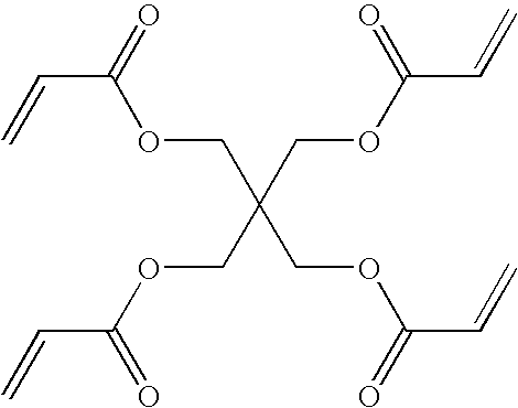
C=CC(OCC(COC(C=C)=O)(COC(=O)C=C)COC(=O)C=C)=O
